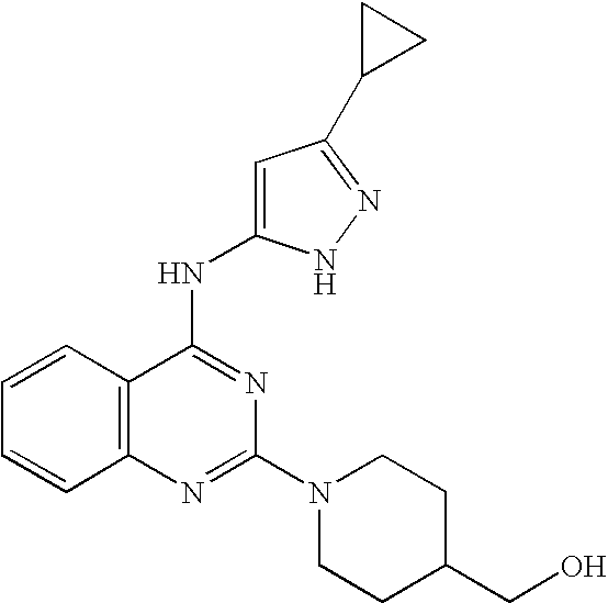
C12=C(N=C(N3CCC(CO)CC3)N=C1NC1=CC(C3CC3)=NN1)C=CC=C2
